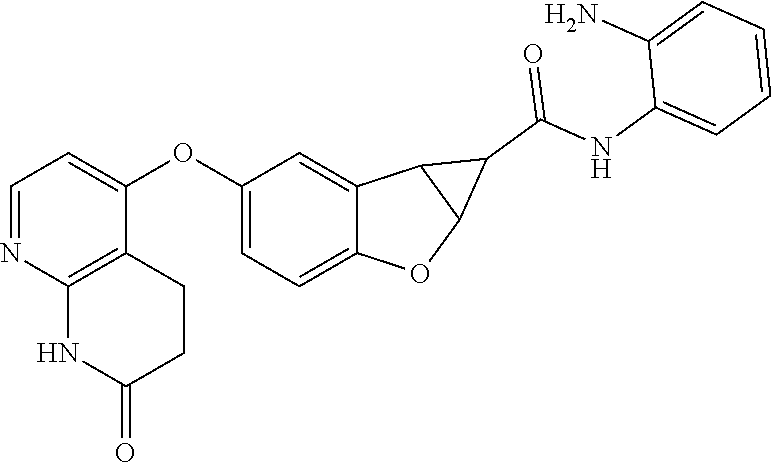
C1=NC2=C(C(OC3=CC=C4C(=C3)C3C(O4)C3C(NC3=CC=CC=C3N)=O)=C1)CCC(=O)N2
